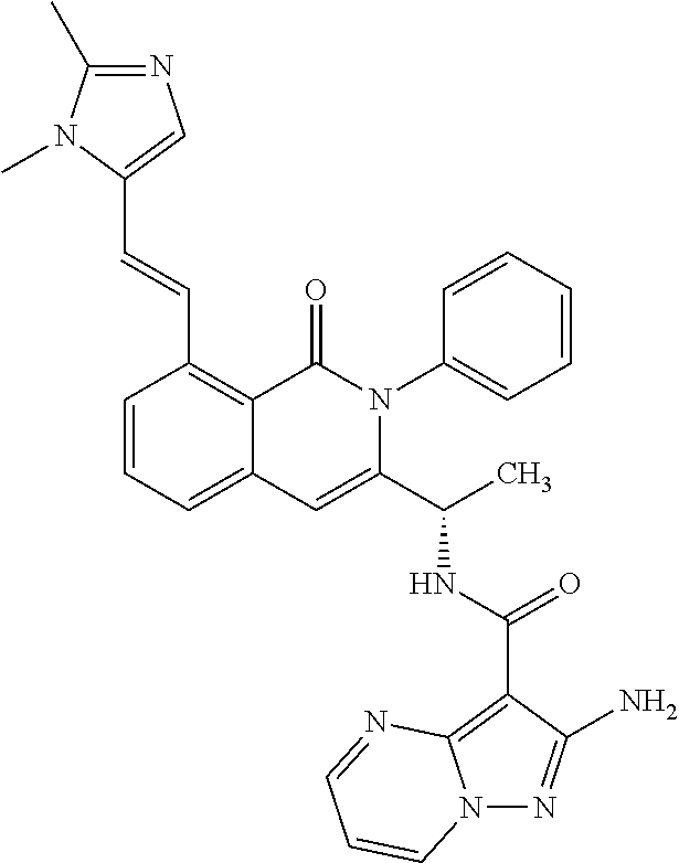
N12N=C(N)C(C(NC(C3=CC4=CC=CC(C=CC5=CN=C(C)N5C)=C4C(=O)N3C3=CC=CC=C3)C)=O)=C1N=CC=C2
